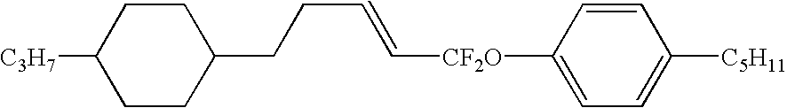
[C3H7]C1CCC(CCC=C[CF2O]C2=CC=C([C5H11])C=C2)CC1
